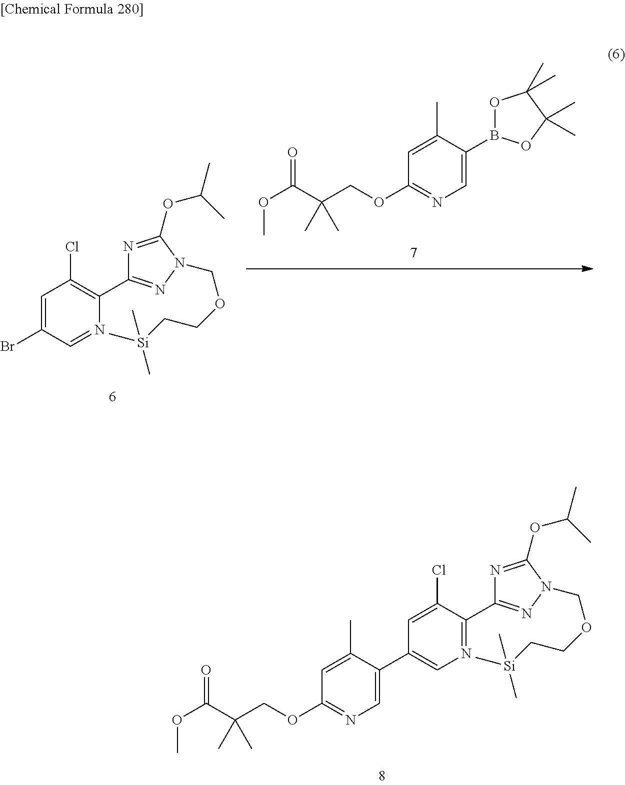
C1(C2=NC=C(C3=CN=C(OCC(C(OC)=O)(C)C)C=C3C)C=C2Cl)=NN(COCC[Si](C)(C)C)C(OC(C)C)=N1.B1(C2=CN=C(OCC(C(OC)=O)(C)C)C=C2C)OC(C)(C)C(C)(C)O1.C1(Br)=CC(Cl)=C(C2=NN(COCC[Si](C)(C)C)C(OC(C)C)=N2)N=C1
